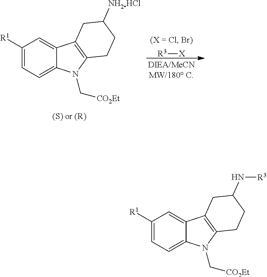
C1([R1])=CC=C2C(=C1)C1=C(N2C[CO2Et])CCC(N[R3])C1.C1([R1])=CC=C2C(=C1)C1=C(N2C[CO2Et])CCC([NH2HCl])C1.[R3][X]
